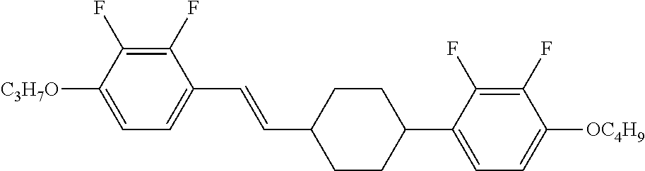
C1(F)=C(F)C([C3H7O])=CC=C1C=CC1CCC(C2=CC=C([OC4H9])C(F)=C2F)CC1
